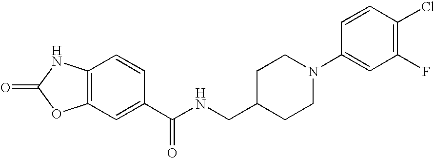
C12=C(C=C(C(NCC3CCN(C4=CC(F)=C(Cl)C=C4)CC3)=O)C=C1)OC(=O)N2
